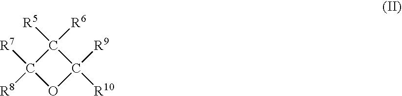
C1([R6])([R5])C([R7])([R8])OC1([R9])[R10]
